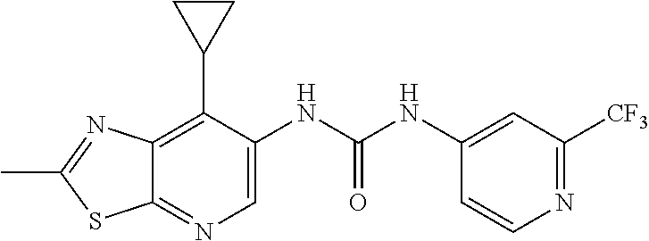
C12=C(C3CC3)C(NC(NC3=CC([CF3])=NC=C3)=O)=CN=C1SC(C)=N2
